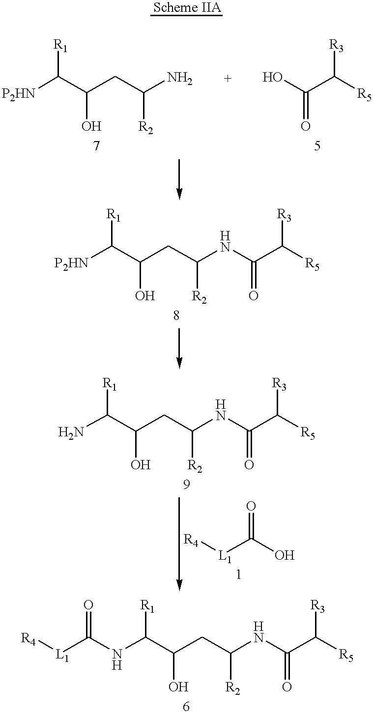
[P2HN]C(C(CC(N)[R2])O)[R1].OC(C([R5])[R3])=O.[P2HN]C(C(CC(NC(C([R5])[R3])=O)[R2])O)[R1].NC(C(CC(NC(C([R5])[R3])=O)[R2])O)[R1].[R4][L1]C(O)=O.[R4][L1]C(NC(C(CC(NC(C([R5])[R3])=O)[R2])O)[R1])=O
